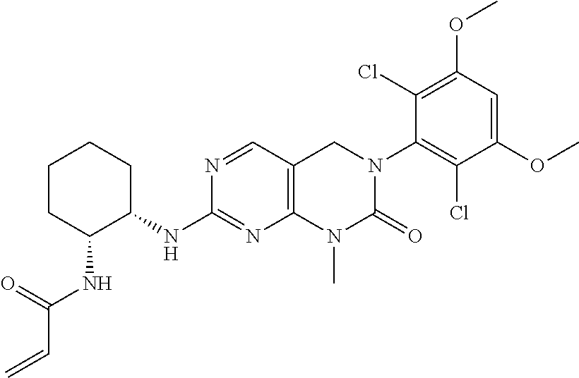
C12=C(C=NC(NC3CCCCC3NC(C=C)=O)=N1)CN(C1=C(Cl)C(OC)=CC(OC)=C1Cl)C(=O)N2C
